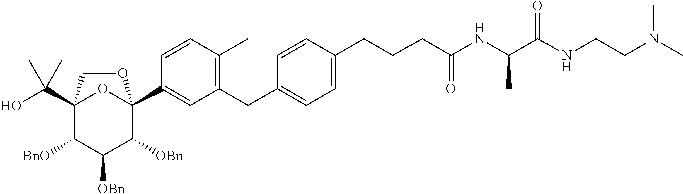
C12(C(O)(C)C)C([BnO])C([OBn])C([OBn])C(C3=CC(CC4=CC=C(CCCC(NC(C(NCCN(C)C)=O)C)=O)C=C4)=C(C)C=C3)(O1)OC2
